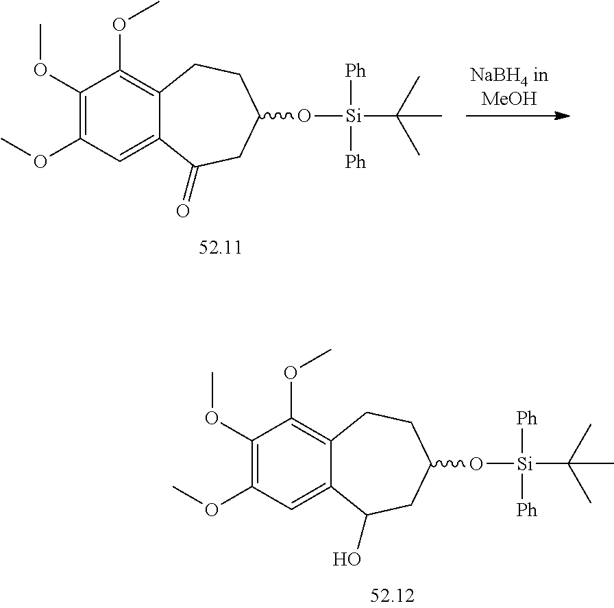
C1(OC)=C(OC)C=C2C(=C1OC)CCC(O[Si]([Ph])([Ph])C(C)(C)C)CC2=O.C1(OC)=C(OC)C=C2C(=C1OC)CCC(O[Si]([Ph])([Ph])C(C)(C)C)CC2O
